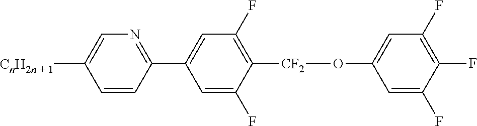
C1=CC(C2=CC(F)=C([CF2]OC3=CC(F)=C(F)C(F)=C3)C(F)=C2)=NC=C1[CnH2n + 1]
